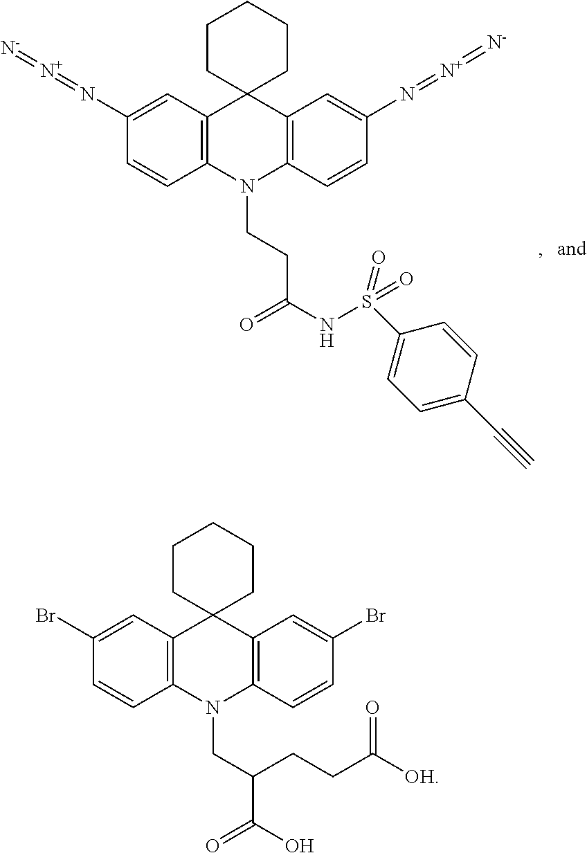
C12=C(N(CCC(NS(C3=CC=C(C#C)C=C3)(=O)=O)=O)C3=C(C=C(N=[N+]=[N-])C=C3)C13CCCCC3)C=CC(N=[N+]=[N-])=C2.C12=C(N(CC(C(O)=O)CCC([OH])=O)C3=C(C=C(Br)C=C3)C13CCCCC3)C=CC(Br)=C2
